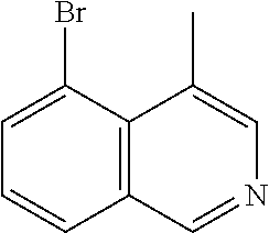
C1=C(Br)C2=C(C=C1)C=NC=C2C
